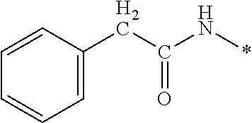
C1=CC=CC=C1CC(N*)=O
